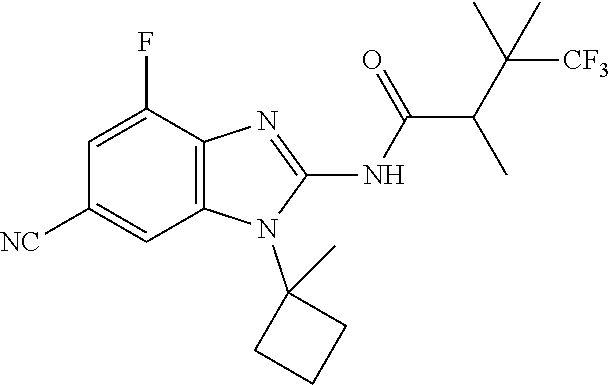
C1=C(F)C2=C(C=C1[NC])N(C1(C)CCC1)C(NC(=O)C(C([CF3])(C)C)C)=N2
